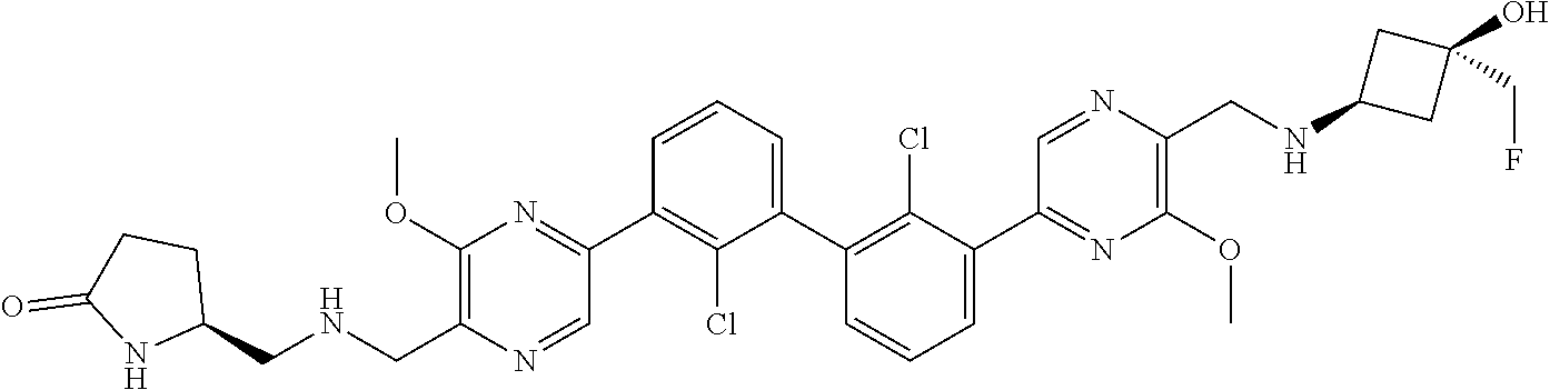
C1(OC)=C(C[HN]CC2CCC(=O)N2)N=CC(C2=C(Cl)C(C3=C(Cl)C(C4=NC(OC)=C(CNC5CC(O)(CF)C5)N=C4)=CC=C3)=CC=C2)=N1
